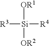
[R3][Si]([R4])([OR1])[OR2]
